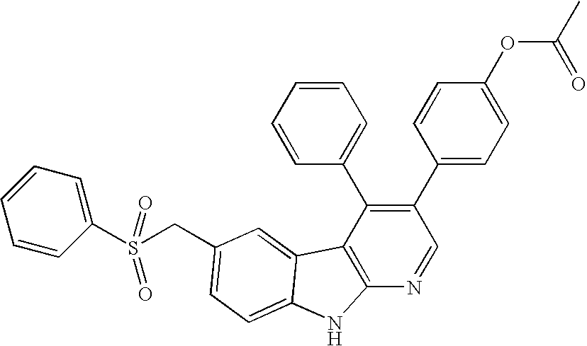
C(C1=CC=C2C(=C1)C1=C(N=CC(C3=CC=C(OC(=O)C)C=C3)=C1C1=CC=CC=C1)N2)S(C1=CC=CC=C1)(=O)=O
